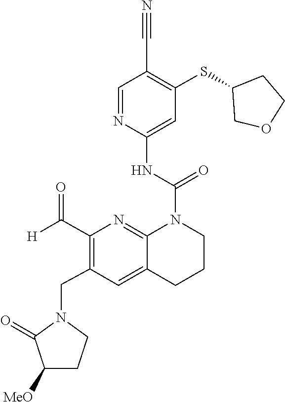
C1(SC2COCC2)=C(C#N)C=NC(NC(=O)N2C3=NC(C([H])=O)=C(CN4C(=O)C([MeO])CC4)C=C3CCC2)=C1
